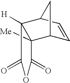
C1(=O)C2([Me])C3C=CC(C2([H])C(=O)O1)C3
